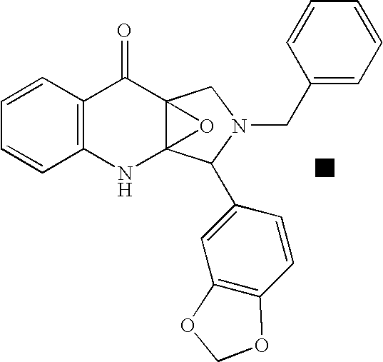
C12=C(NC34C(C1=O)(CN(CC1=CC=CC=C1)C3C1=CC3=C(C=C1)OCO3)O4)C=CC=C2
